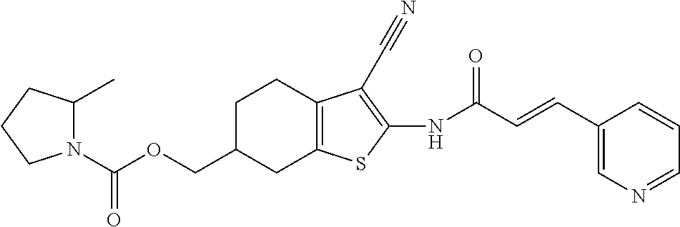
C(N1C(C)CCC1)(OCC1CC2=C(CC1)C(C#N)=C(NC(C=CC1=CN=CC=C1)=O)S2)=O
